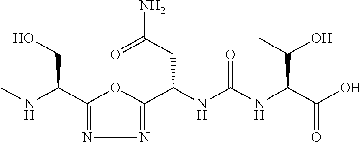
C1(C(NC)CO)=NN=C(C(NC(NC(C(O)=O)C(O)C)=O)CC(N)=O)O1
